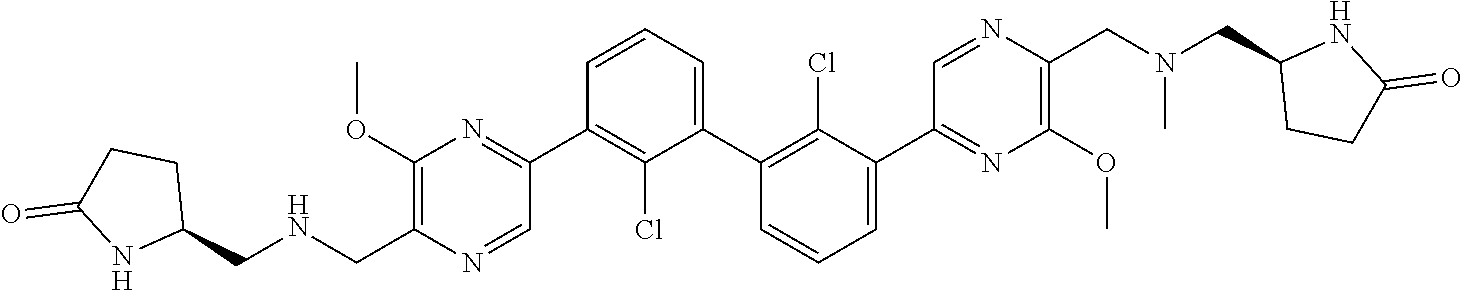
C1(OC)=C(C[HN]CC2CCC(=O)N2)N=CC(C2=C(Cl)C(C3=C(Cl)C(C4=NC(OC)=C(CN(CC5CCC(=O)[HN]5)C)N=C4)=CC=C3)=CC=C2)=N1
